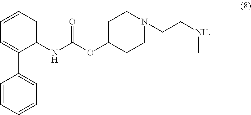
C1=CC=C(NC(OC2CCN(CC[NH]C)CC2)=O)C(C2=CC=CC=C2)=C1
